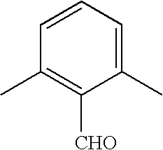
C1(C)=CC=CC(C)=C1[CHO]
